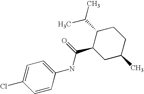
C1(NC(C2CC(C)CCC2C(C)C)=O)=CC=C(Cl)C=C1
